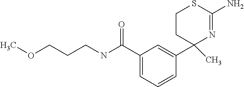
C1(C(NCCCOC)=O)=CC=CC(C2(C)N=C(N)SCC2)=C1
